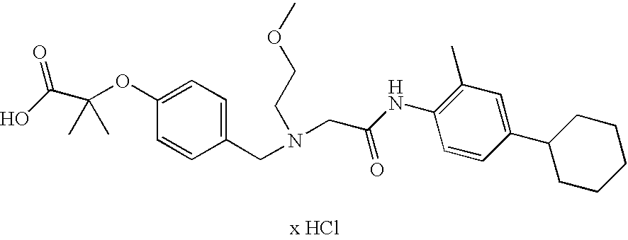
C1=CC(CN(CC(NC2=C(C)C=C(C3CCCCC3)C=C2)=O)CCOC)=CC=C1OC(C(O)=O)(C)C
